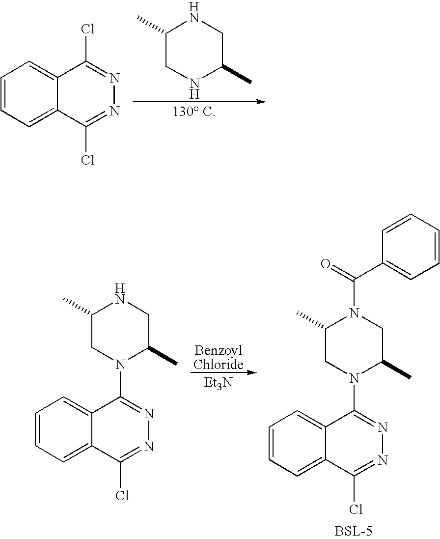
C1=CC=C2C(=C1)C(Cl)=NN=C2Cl.C1(C)CNC(C)CN1.C1=CC=C2C(=C1)C(N1CC(C)N(C(C3=CC=CC=C3)=O)CC1C)=NN=C2Cl.C1=CC=C2C(=C1)C(N1CC(C)NCC1C)=NN=C2Cl.[BenzoylChloride].[Et3N]
